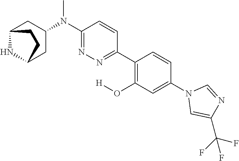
N1(C2=CC(O[H])=C(C3=NN=C(N(C)C4CC5NC(C4)CC5)C=C3)C=C2)C=C(C(F)(F)F)N=C1
